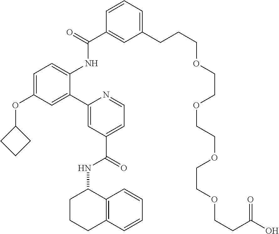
C1=C(OC2CCC2)C=C(C2=CC(C(NC3C4=C(CCC3)C=CC=C4)=O)=CC=N2)C(NC(=O)C2=CC(CCCOCCOCCOCCOCCC(=O)O)=CC=C2)=C1
